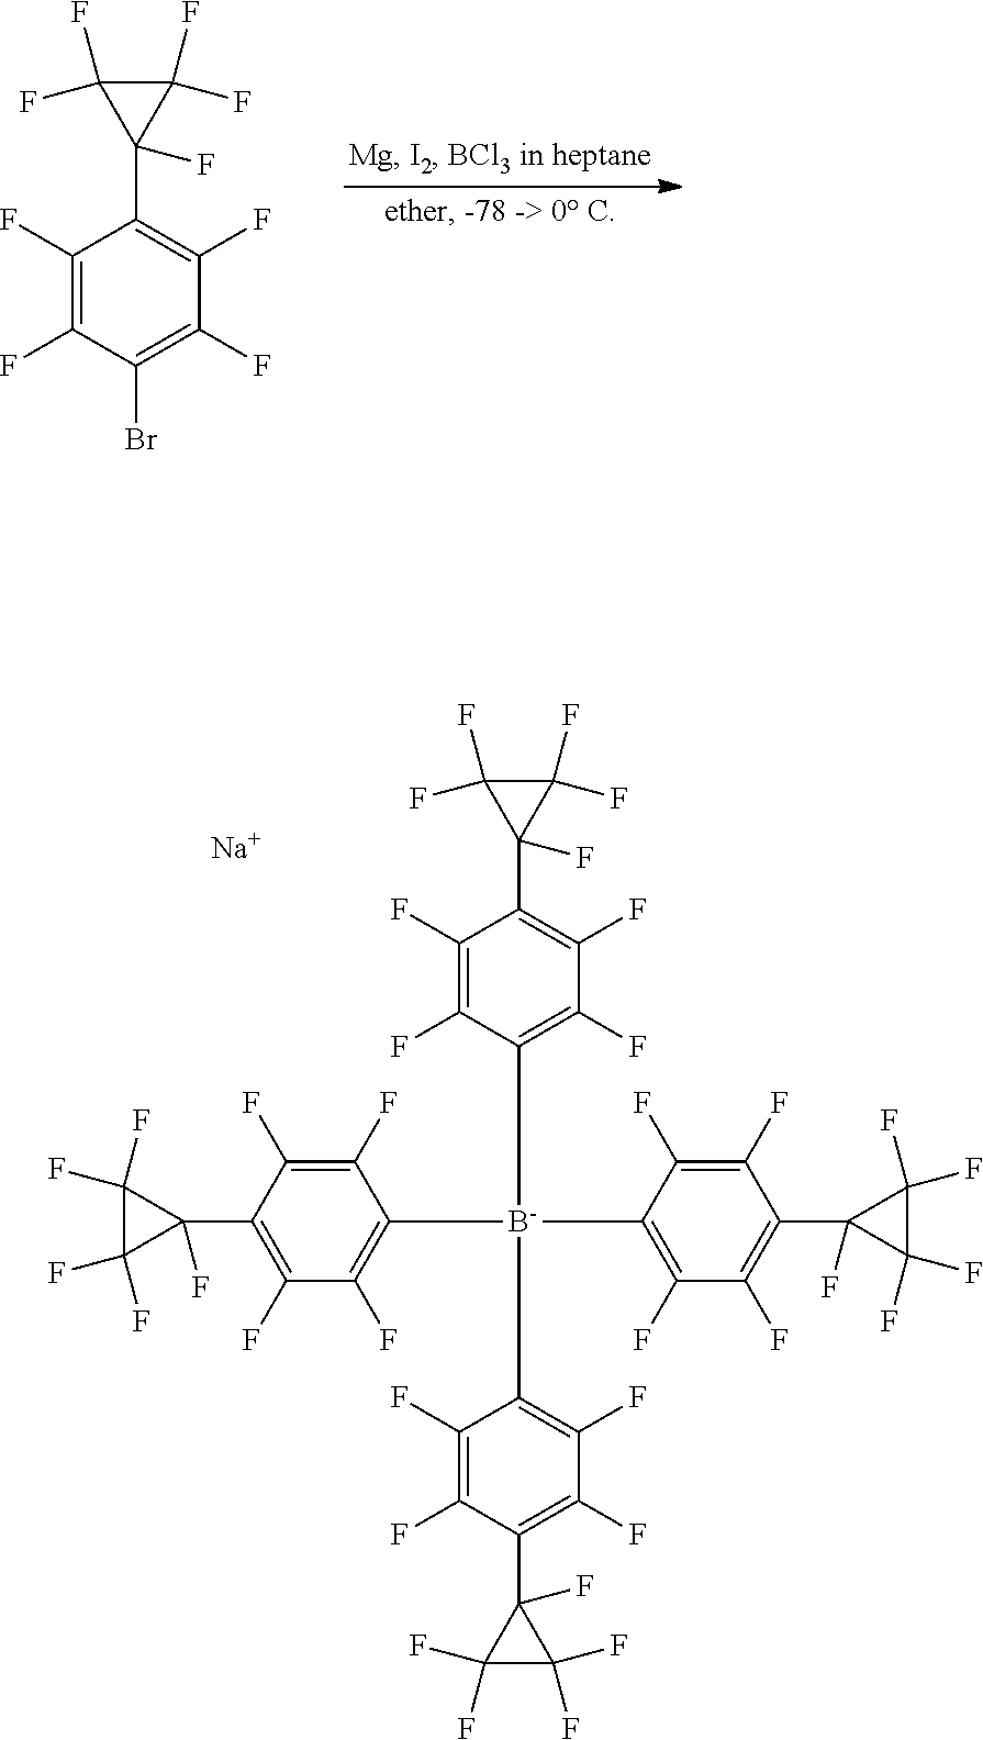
C1(F)=C(F)C(Br)=C(F)C(F)=C1C1(F)C(F)(F)C1(F)F.C1(C2(F)C(F)(F)C2(F)F)=C(F)C(F)=C([B-](C2=C(F)C(F)=C(C3(F)C(F)(F)C3(F)F)C(F)=C2F)(C2=C(F)C(F)=C(C3(F)C(F)(F)C3(F)F)C(F)=C2F)C2=C(F)C(F)=C(C3(F)C(F)(F)C3(F)F)C(F)=C2F)C(F)=C1F.[Na]
